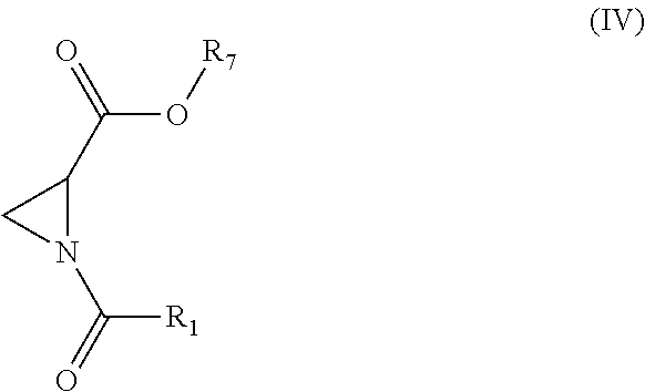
N1(C(=O)[R1])C(C(=O)O[R7])C1
